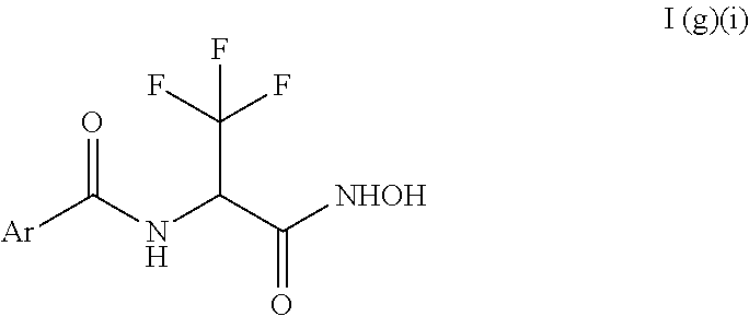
[Ar]C(NC(C([NHOH])=O)C(F)(F)F)=O
